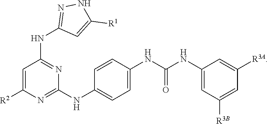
C1=C([R2])N=C(NC2=CC=C(NC(NC3=CC([R3B])=CC([R3A])=C3)=O)C=C2)N=C1NC1=NNC([R1])=C1
